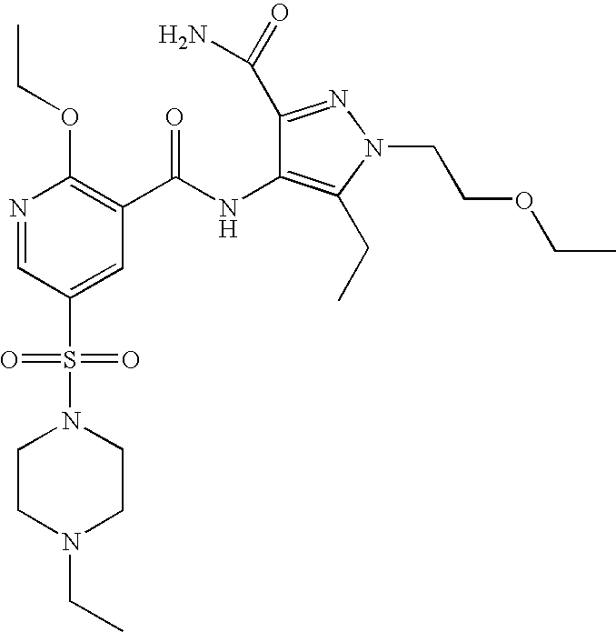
N1=CC(S(N2CCN(CC)CC2)(=O)=O)=CC(C(NC2=C(CC)N(CCOCC)N=C2C(=O)N)=O)=C1OCC
